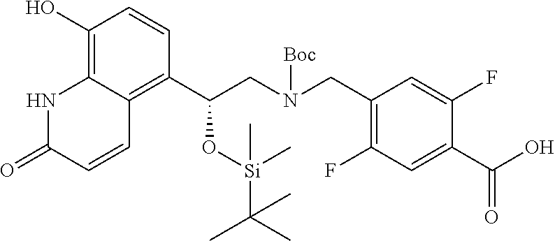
C1(O)=C2C(=C(C(CN(CC3=C(F)C=C(C(O)=O)C(F)=C3)[Boc])O[Si](C)(C(C)(C)C)C)C=C1)C=CC(=O)N2
